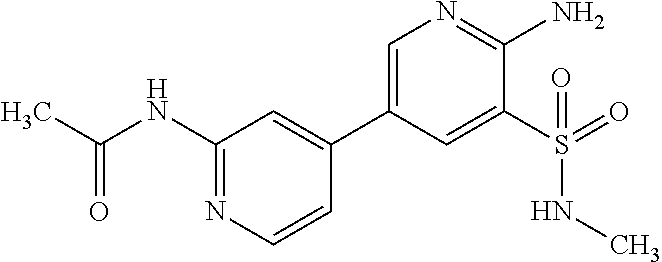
CC(NC1=NC=CC(C2=CN=C(N)C(S(=O)(NC)=O)=C2)=C1)=O
